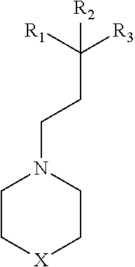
C1C[X]CCN1CCC([R3])([R1])[R2]
